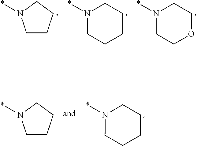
C1CCCN1*.N1(*)CCCCC1.N1(*)CCOCC1.C1CCCN1*.N1(*)CCCCC1
